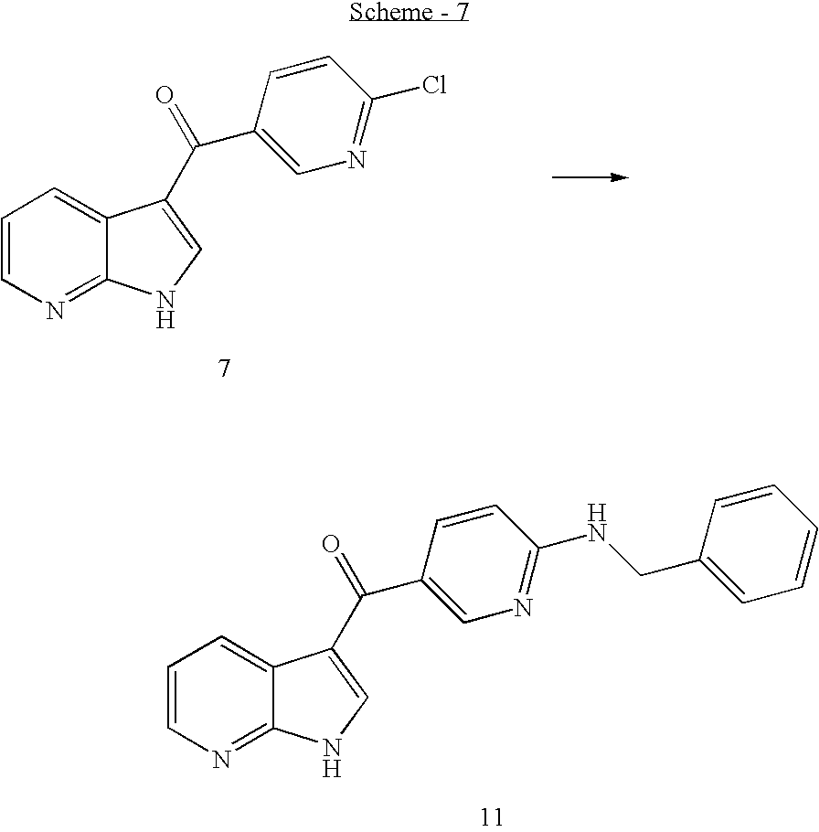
C1=CN=C2C(=C1)C(C(C1=CN=C(Cl)C=C1)=O)=CN2.C1=CN=C2C(=C1)C(C(C1=CN=C(NCC3=CC=CC=C3)C=C1)=O)=CN2
